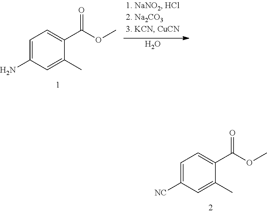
C1=C(N)C=C(C)C(C(OC)=O)=C1.O.C1=C([NC])C=C(C)C(C(OC)=O)=C1
